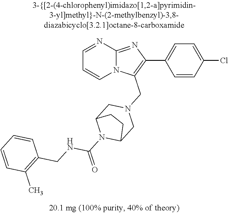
C1=CC(Cl)=CC=C1C1=C(CN2CC3N(C(=O)NCC4=C(C)C=CC=C4)C(C2)CC3)N2C(=N1)N=CC=C2
